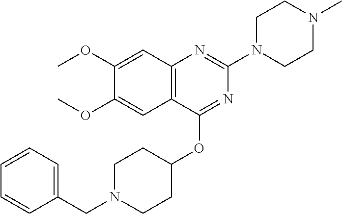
C12=C(C(OC3CCN(CC4=CC=CC=C4)CC3)=NC(N3CCN(C)CC3)=N1)C=C(OC)C(OC)=C2
